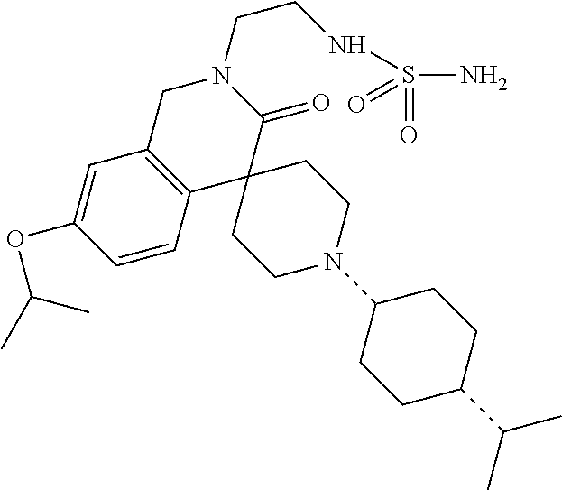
C1C2=C(C3(C(=O)N1CCNS(N)(=O)=O)CCN(C1CCC(C(C)C)CC1)CC3)C=CC(OC(C)C)=C2
